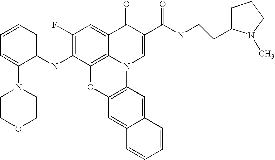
C1(F)=C(NC2=CC=CC=C2N2CCOCC2)C2=C3C(=C1)C(=O)C(C(NCCC1CCCN1C)=O)=CN3C1=C(O2)C=C2C(=C1)C=CC=C2
